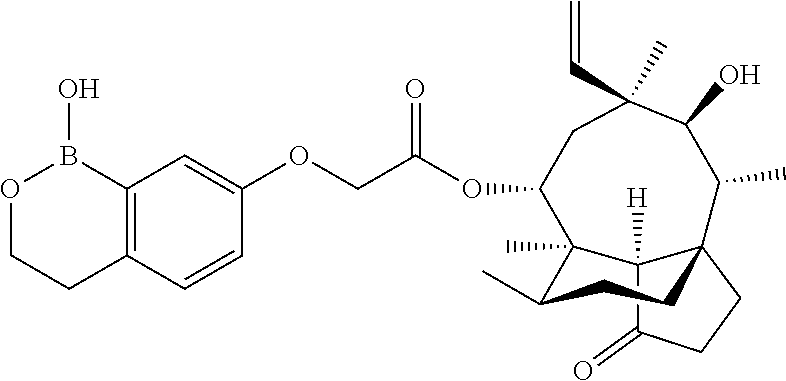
C12([H])C(=O)CCC13CCC(C)C2(C)C(OC(COC1=CC2=C(C=C1)CCOB2O)=O)CC(C=C)(C)C(O)C3C
